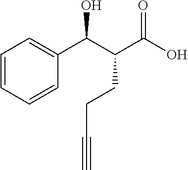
OC(C(C(C1=CC=CC=C1)O)CCC#C)=O
